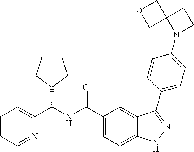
C1=CC=NC(C(NC(C2=CC=C3C(=C2)C(C2=CC=C(N4CCC45COC5)C=C2)=NN3)=O)C2CCCC2)=C1
